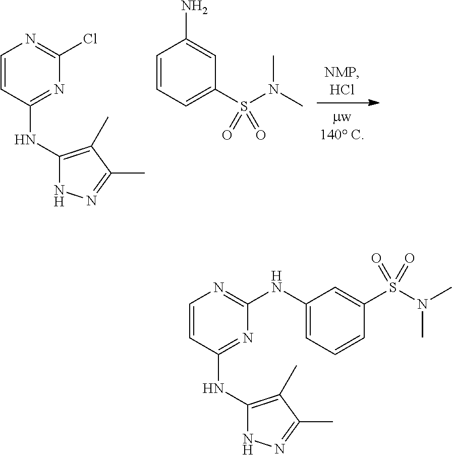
C1=CC(NC2=C(C)C(C)=NN2)=NC(Cl)=N1.C1=CC=C(S(N(C)C)(=O)=O)C=C1N.C1(NC2=CC=CC(S(N(C)C)(=O)=O)=C2)=NC=CC(NC2=C(C)C(C)=NN2)=N1
